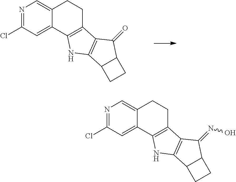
N1=C(Cl)C=C2C(=C1)CCC1=C2NC2=C1C(=O)C1C2CC1.N1=C(Cl)C=C2C(=C1)CCC1=C2NC2=C1C(=NO)C1C2CC1
